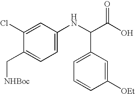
C1=C(NC(C(O)=O)C2=CC=CC([OEt])=C2)C=C(Cl)C(C[NHBoc])=C1
